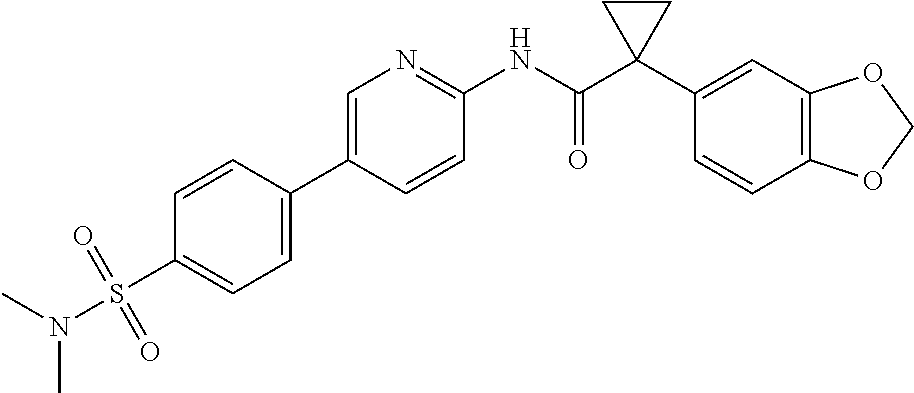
C1=C(C2=CC=C(S(N(C)C)(=O)=O)C=C2)C=CC(NC(C2(C3=CC4=C(C=C3)OCO4)CC2)=O)=N1
